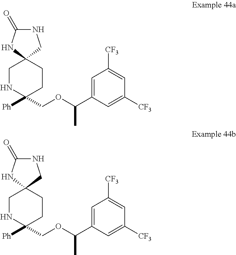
C1NC(COC(C2=CC([CF3])=CC([CF3])=C2)C)([Ph])CCC12NC(=O)NC2.C1NC(COC(C2=CC([CF3])=CC([CF3])=C2)C)([Ph])CCC12NC(=O)NC2
